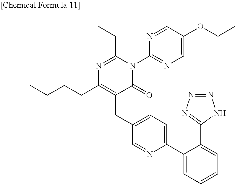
N1=C(CC)N(C2=NC=C(OCC)C=N2)C(=O)C(CC2=CC=C(C3=CC=CC=C3C3=NN=NN3)N=C2)=C1CCCC
